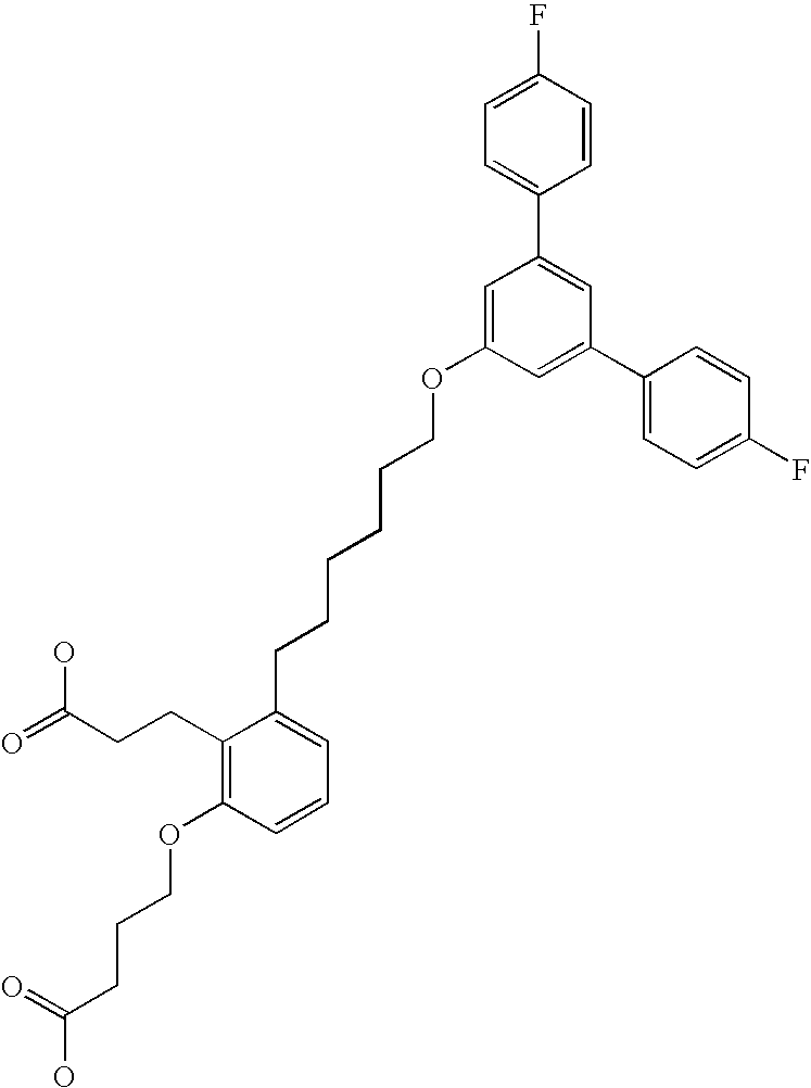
C1(C2=CC(C3=CC=C(F)C=C3)=CC(OCCCCCCC3=CC=CC(OCCCC(O)=O)=C3CCC(=O)O)=C2)=CC=C(F)C=C1
